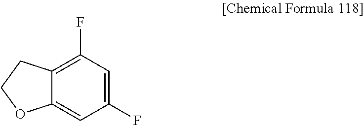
C12=C(F)C=C(F)C=C1OCC2
